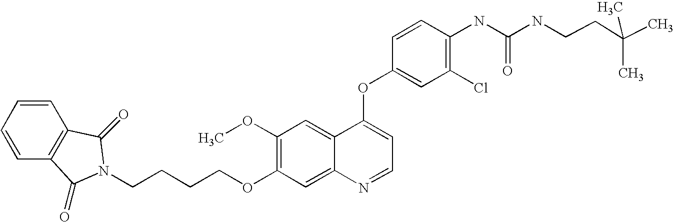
C1=CC(OC2=CC=NC3=CC(OCCCCN4C(=O)C5=C(C=CC=C5)C4=O)=C(OC)C=C23)=CC(Cl)=C1NC(=O)NCCC(C)(C)C
